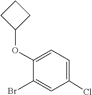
O(C1=CC=C(Cl)C=C1Br)C1CCC1
